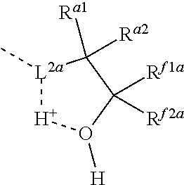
[L2a]1(C)[H]O([H])C([Rf1a])([Rf2a])C1([Ra1])[Ra2]
